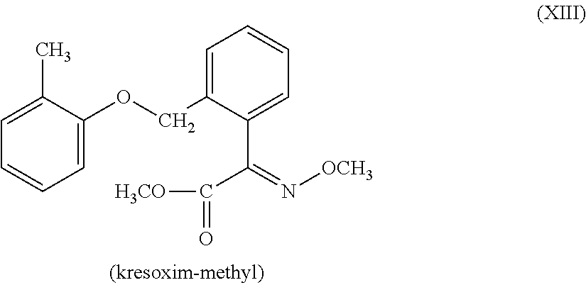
C1=C(OCC2=CC=CC=C2C(=N[OCH3])C(=O)[H3CO])C(C)=CC=C1
